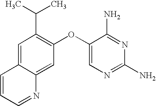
C1=C2C(=CC(OC3=CN=C(N)N=C3N)=C1C(C)C)N=CC=C2
